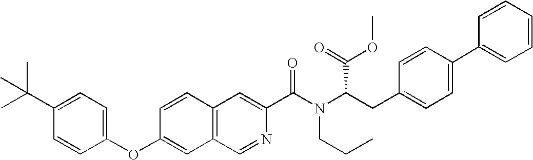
C1=CC2=C(C=C1OC1=CC=C(C(C)(C)C)C=C1)C=NC(C(N(C(CC1=CC=C(C3=CC=CC=C3)C=C1)C(OC)=O)CCC)=O)=C2
